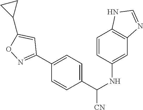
C1=CC(NC([CN])C2=CC=C(C3=NOC(C4CC4)=C3)C=C2)=CC2=C1NC=N2
